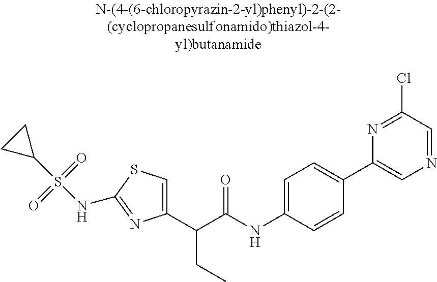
C1(C(C(NC2=CC=C(C3=CN=CC(Cl)=N3)C=C2)=O)CC)=CSC(NS(C2CC2)(=O)=O)=N1
